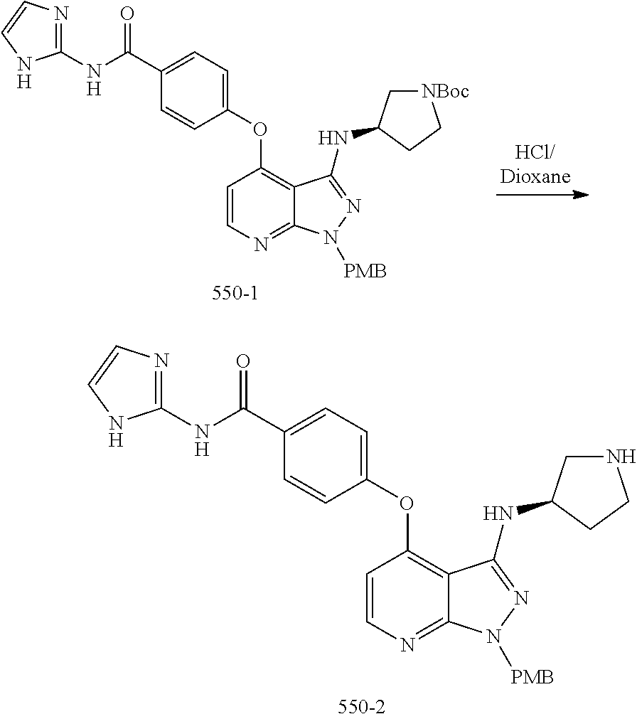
C1=CN=C2C(=C1OC1=CC=C(C(NC3=NC=CN3)=O)C=C1)C(NC1C[NBoc]CC1)=NN2[PMB].C1=CN=C2C(=C1OC1=CC=C(C(NC3=NC=CN3)=O)C=C1)C(NC1CNCC1)=NN2[PMB]
